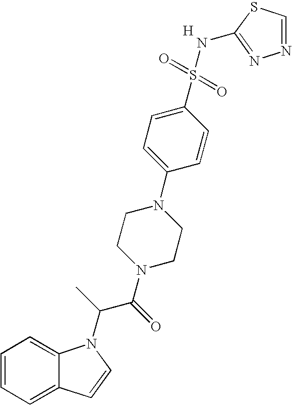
C1=CC=C2C(=C1)N(C(C(N1CCN(C3=CC=C(S(=O)(=O)NC4=NN=CS4)C=C3)CC1)=O)C)C=C2.[H]
